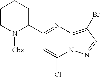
C1(C2=NC3=C(Br)C=NN3C(Cl)=C2)CCCCN1[Cbz]
